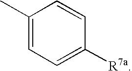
C1(C)=CC=C([R7a])C=C1
